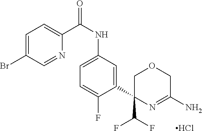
C1=C(Br)C=NC(C(NC2=CC=C(F)C(C3(C(F)F)COCC(N)=N3)=C2)=O)=C1.Cl
